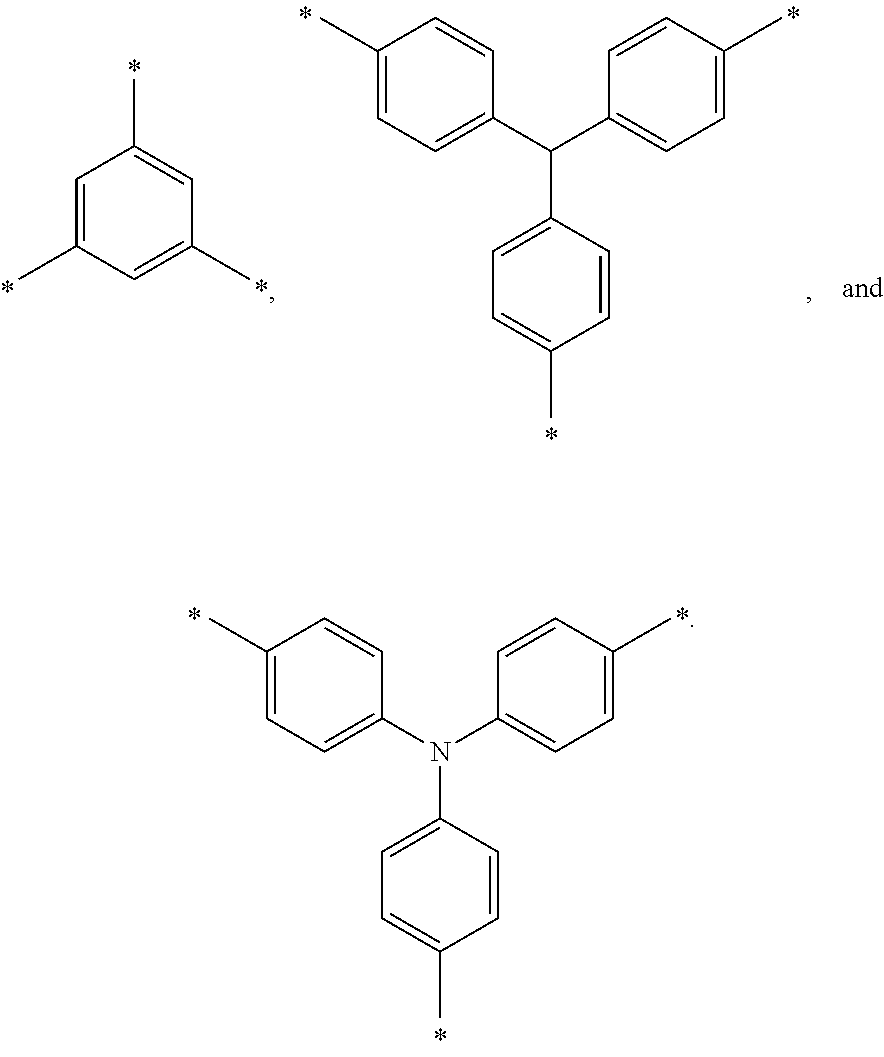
C1(C)=CC=C(C(C2=CC=C(C)C=C2)C2=CC=C(C)C=C2)C=C1.C1=C(C)C=C(C)C=C1C.C1(C)=CC=C(N(C2=CC=C(C)C=C2)C2=CC=C(C)C=C2)C=C1
